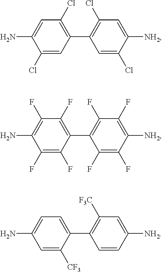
C1(Cl)=CC(C2=C(Cl)C=C([NH2])C(Cl)=C2)=C(Cl)C=C1N.C1(F)=C(F)C(C2=C(F)C(F)=C([NH2])C(F)=C2F)=C(F)C(F)=C1N.C1=C([CF3])C(C2=C([F3C])C=C([NH2])C=C2)=CC=C1N
